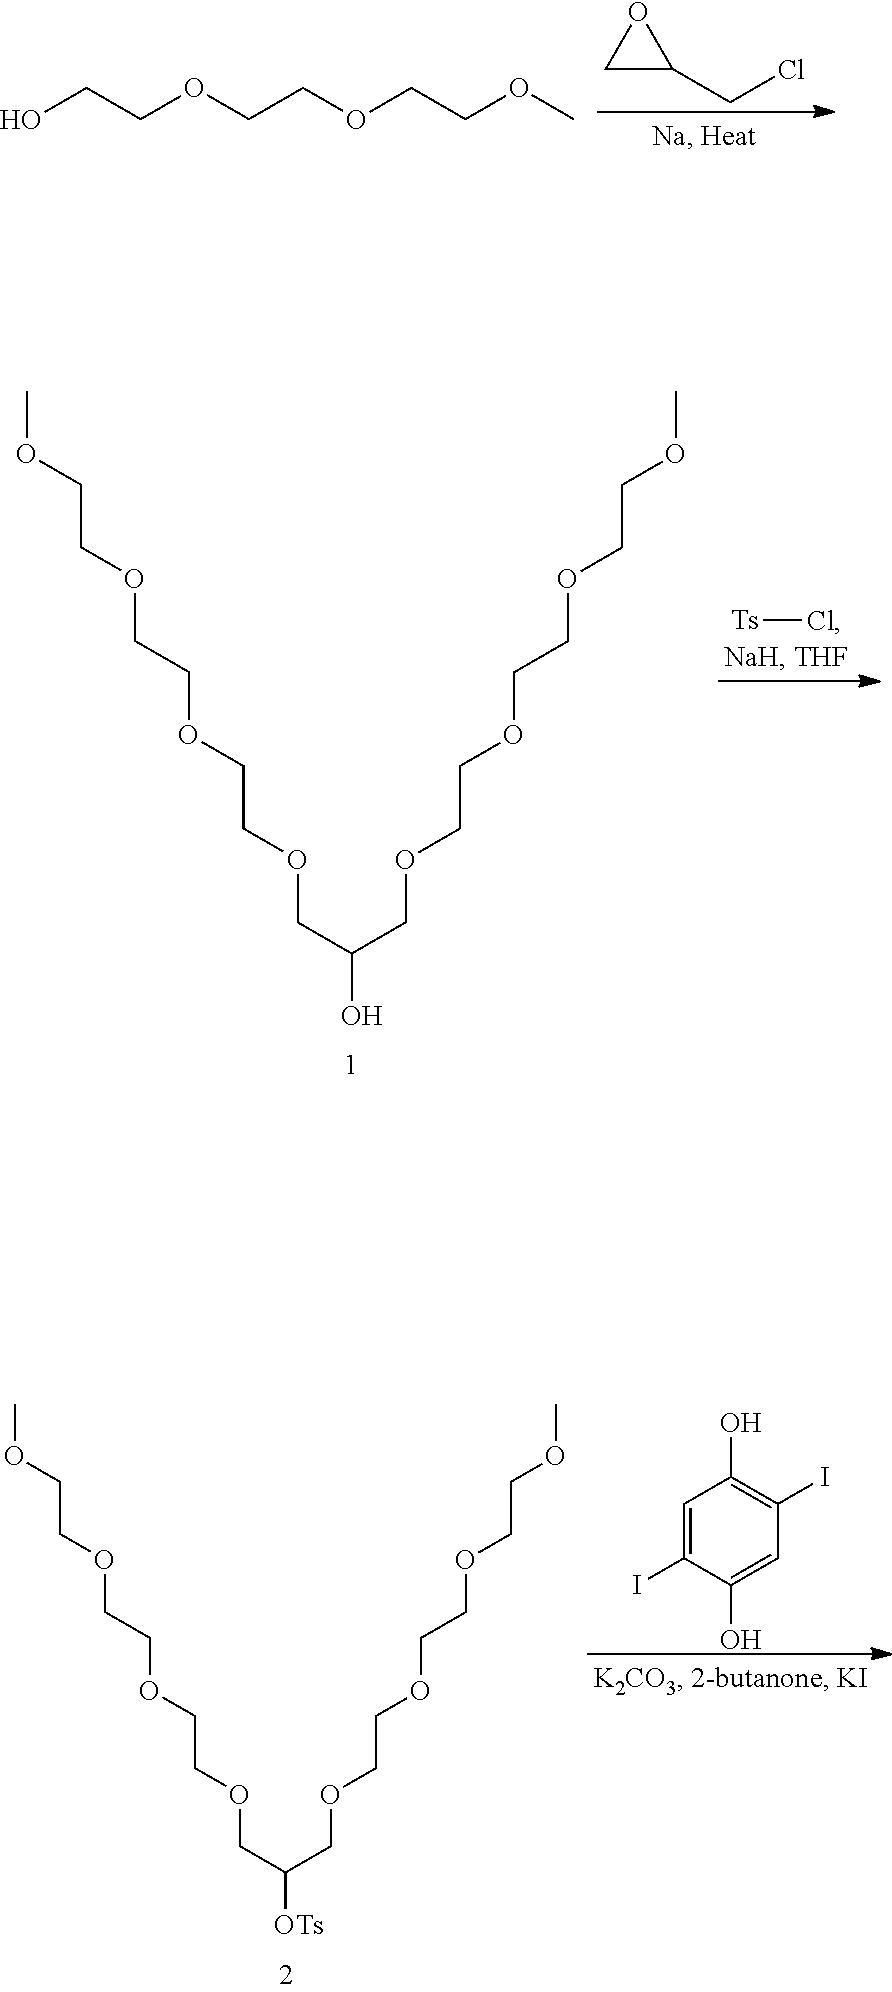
C1C(CCl)O1.OCCOCCOCCOC.[OTs]C(COCCOCCOCCOC)COCCOCCOCCOC.C1=C(I)C(O)=CC(I)=C1O.[Ts]Cl.OC(COCCOCCOCCOC)COCCOCCOCCOC
